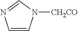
C1=CN([CH2CO])C=N1
